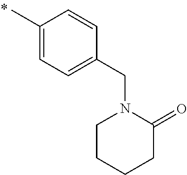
CC1=CC=C(CN2CCCCC2=O)C=C1
